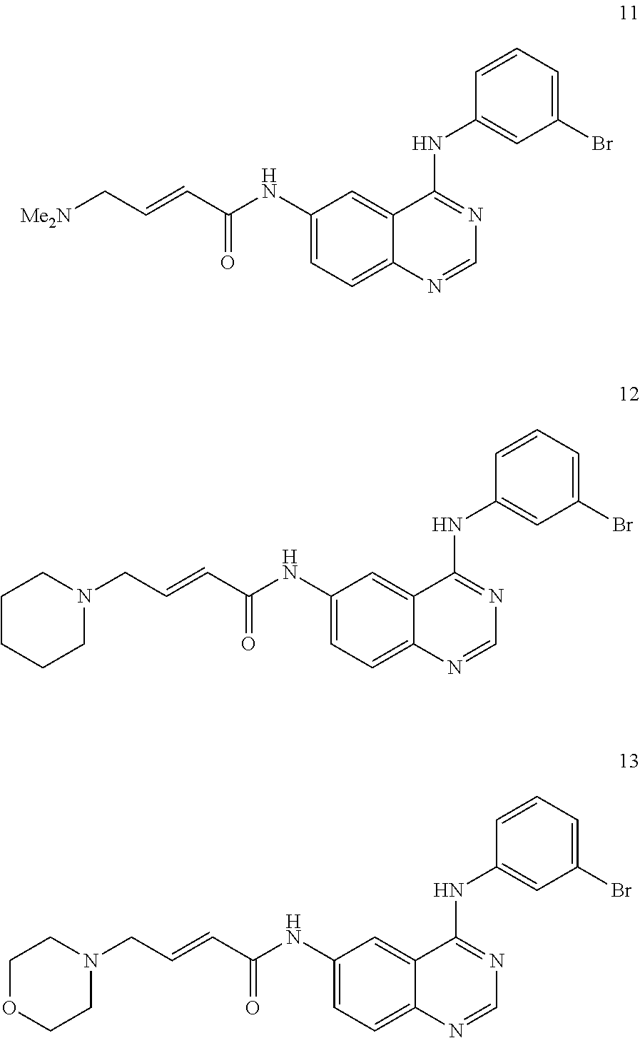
C1(NC(C=CC[Me2N])=O)=CC=C2C(=C1)C(NC1=CC(Br)=CC=C1)=NC=N2.C1(NC(C=CCN2CCCCC2)=O)=CC=C2C(=C1)C(NC1=CC(Br)=CC=C1)=NC=N2.C1(NC(C=CCN2CCOCC2)=O)=CC=C2C(=C1)C(NC1=CC(Br)=CC=C1)=NC=N2
